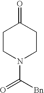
C1CN(C([Bn])=O)CCC1=O
